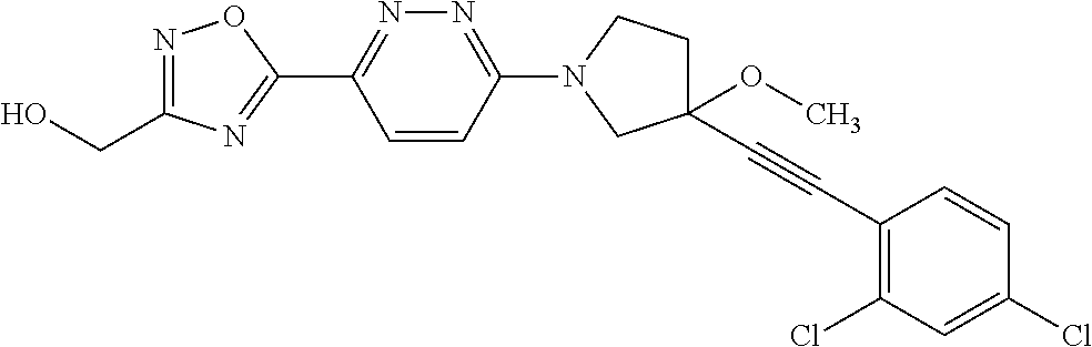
OCC1=NOC(C2=NN=C(N3CCC(OC)(C#CC4=C(Cl)C=C(Cl)C=C4)C3)C=C2)=N1
